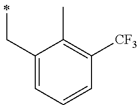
C1(CC)=CC=CC([CF3])=C1C
